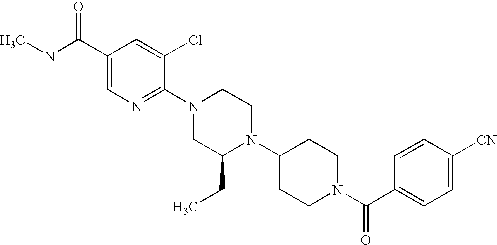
C1([CN])=CC=C(C(N2CCC(N3C(CC)CN(C4=NC=C(C(NC)=O)C=C4Cl)CC3)CC2)=O)C=C1
